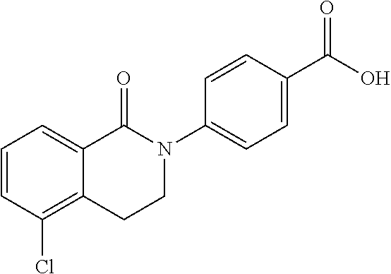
C1=CC(Cl)=C2C(=C1)C(=O)N(C1=CC=C(C(O)=O)C=C1)CC2
